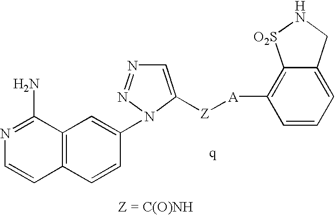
C1=C([Z][A]C2=C3C(=CC=C2)CN[O2S]3)N(C2=CC3=C(C=C2)C=CN=C3N)N=N1
